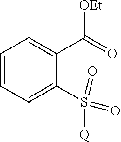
C1=CC=C(S(=O)(=O)[Q])C(C(=O)[OEt])=C1
